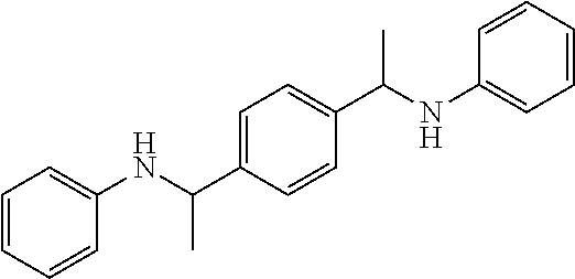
C1=C(C(NC2=CC=CC=C2)C)C=CC(C(NC2=CC=CC=C2)C)=C1
